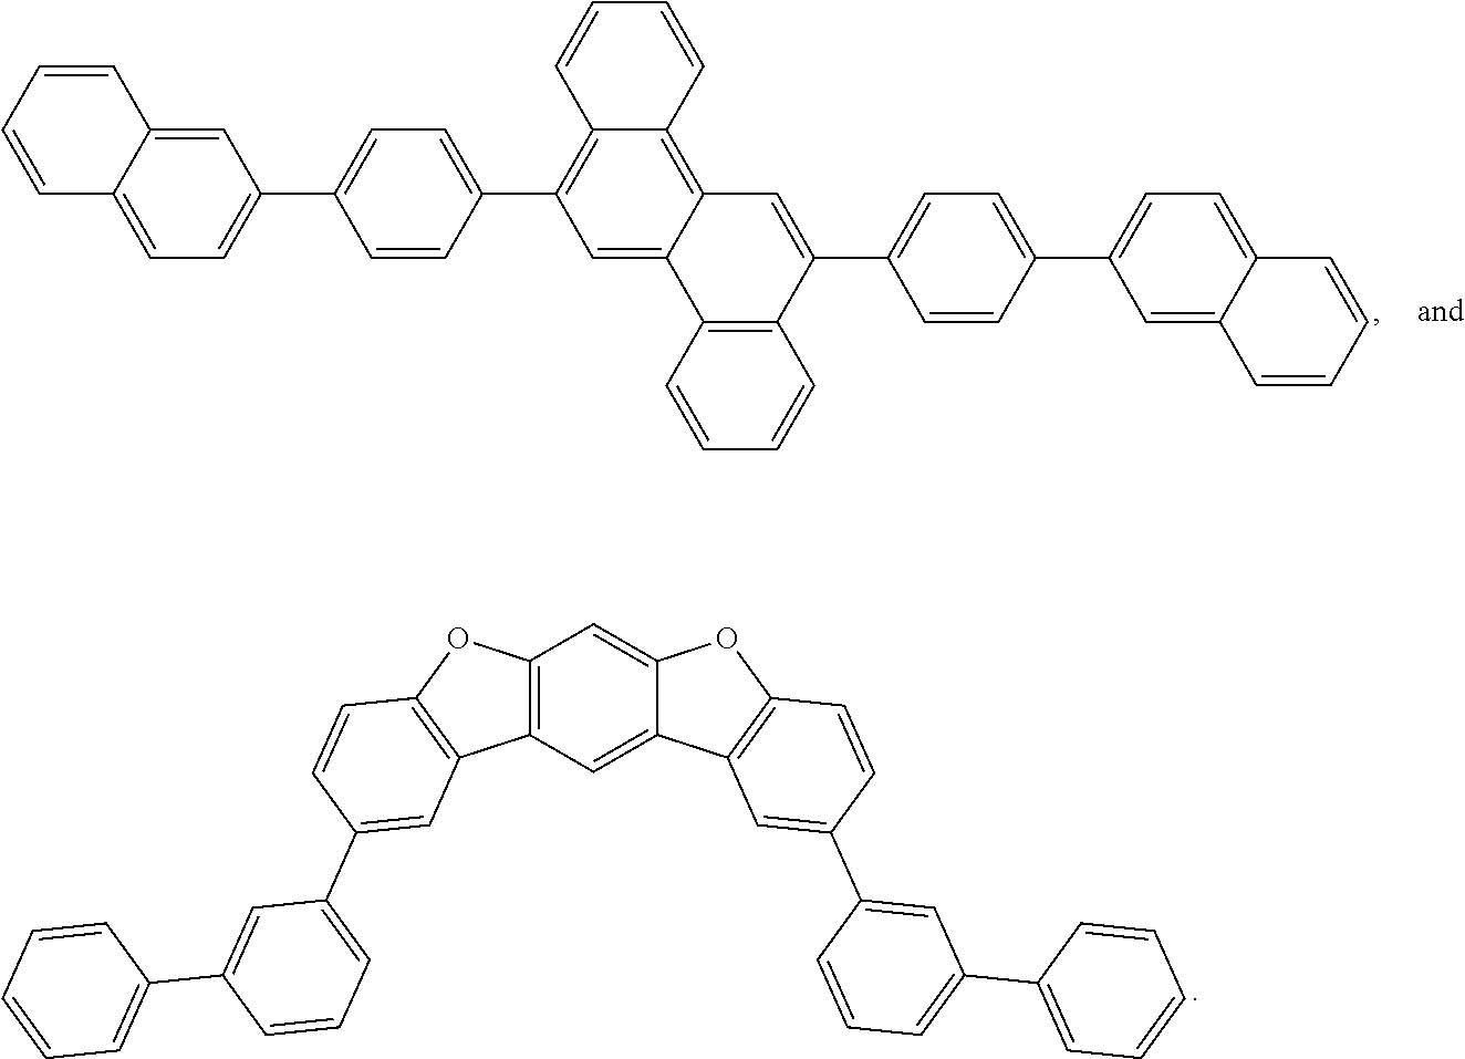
C12=CC=C(C3=CC=C(C4=C5C(=C6C(=C4)C4=C(C(C7=CC=C(C8=CC=C9C(=C8)C=CC=C9)C=C7)=C6)C=CC=C4)C=CC=C5)C=C3)C=C1C=CC=C2.C12=C(C=C3C(=C1)OC1=C3C=C(C3=CC(C4=CC=CC=C4)=CC=C3)C=C1)C1=C(O2)C=CC(C2=CC=CC(C3=CC=CC=C3)=C2)=C1
